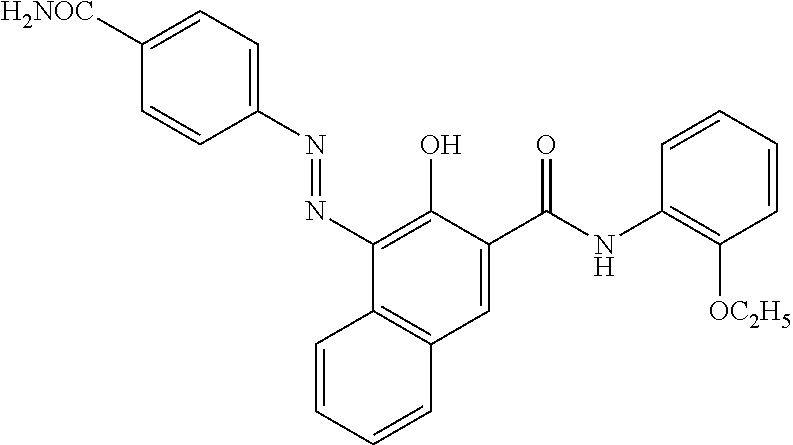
C1=C([H2NOC])C=CC(N=NC2=C(O)C(C(NC3=C([OC2H5])C=CC=C3)=O)=CC3=C2C=CC=C3)=C1
